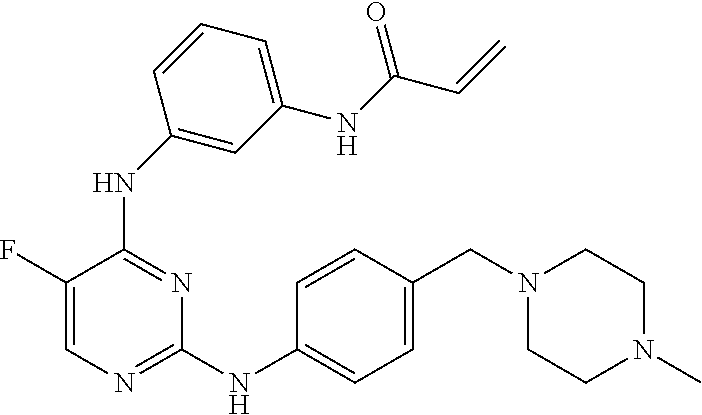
C1=C(F)C(NC2=CC(NC(C=C)=O)=CC=C2)=NC(NC2=CC=C(CN3CCN(C)CC3)C=C2)=N1
